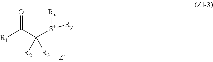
[R1]C(C([S+]([Ry])[Rx])([R3])[R2])=O
